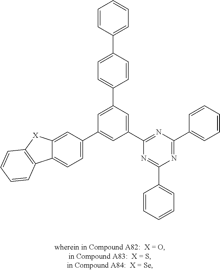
C12=CC(C3=CC(C4=NC(C5=CC=CC=C5)=NC(C5=CC=CC=C5)=N4)=CC(C4=CC=C(C5=CC=CC=C5)C=C4)=C3)=CC=C1C1=C([X]2)C=CC=C1
